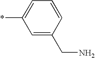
C1=C(CN)C=CC=C1*
